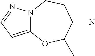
C12=CC=NN1CCC(N)C(C)O2
